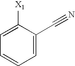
C1=C(C#N)C([X1])=CC=C1
